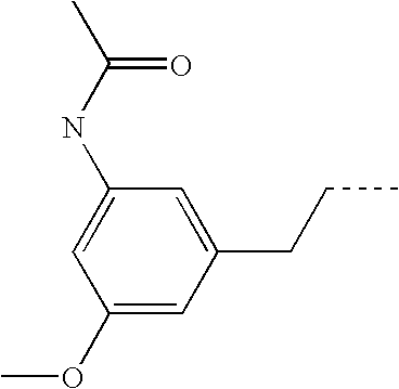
C1(OC)=CC(CCC)=CC(NC(C)=O)=C1
